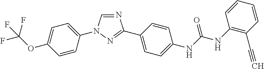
N1=CN(C2=CC=C(OC(F)(F)F)C=C2)N=C1C1=CC=C(NC(=O)NC2=C(C#C)C=CC=C2)C=C1
